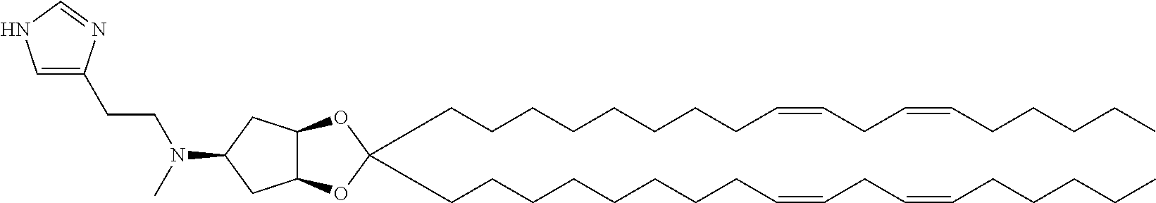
C(CCCCCCCC=CCC=CCCCCC)C1(CCCCCCCCC=CCC=CCCCCC)OC2C(O1)CC(N(CCC1=CNC=N1)C)C2
